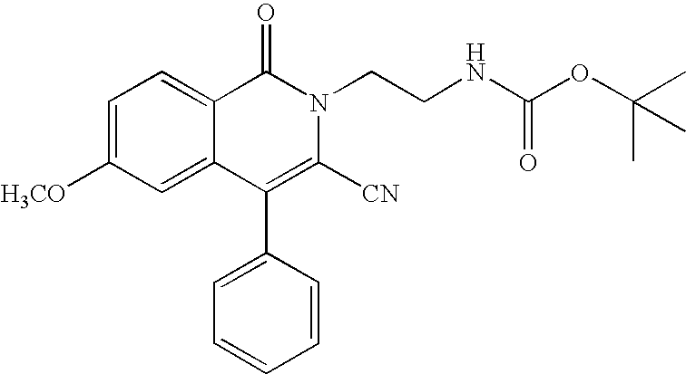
C1=C([H3CO])C=C2C(=C1)C(=O)N(CCNC(OC(C)(C)C)=O)C([CN])=C2C1=CC=CC=C1
